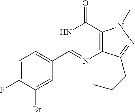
C1=C(F)C(Br)=CC(C2=NC3=C(C(=O)N2)N(C)N=C3CCC)=C1
